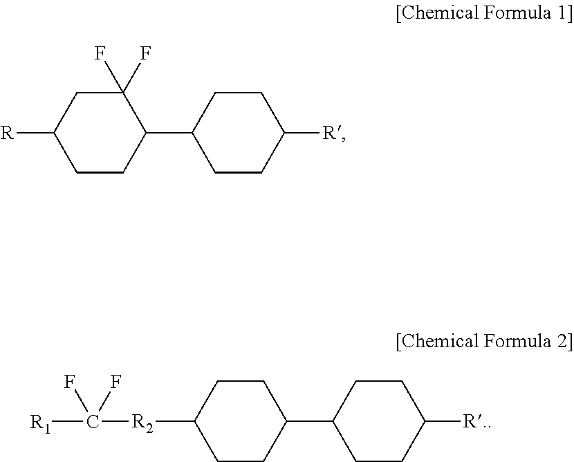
C1CC(C2CCC([R])CC2)C(F)(F)CC1[R].C1CC(C2CCC([R.])CC2)CCC1[R2]C([R1])(F)F
